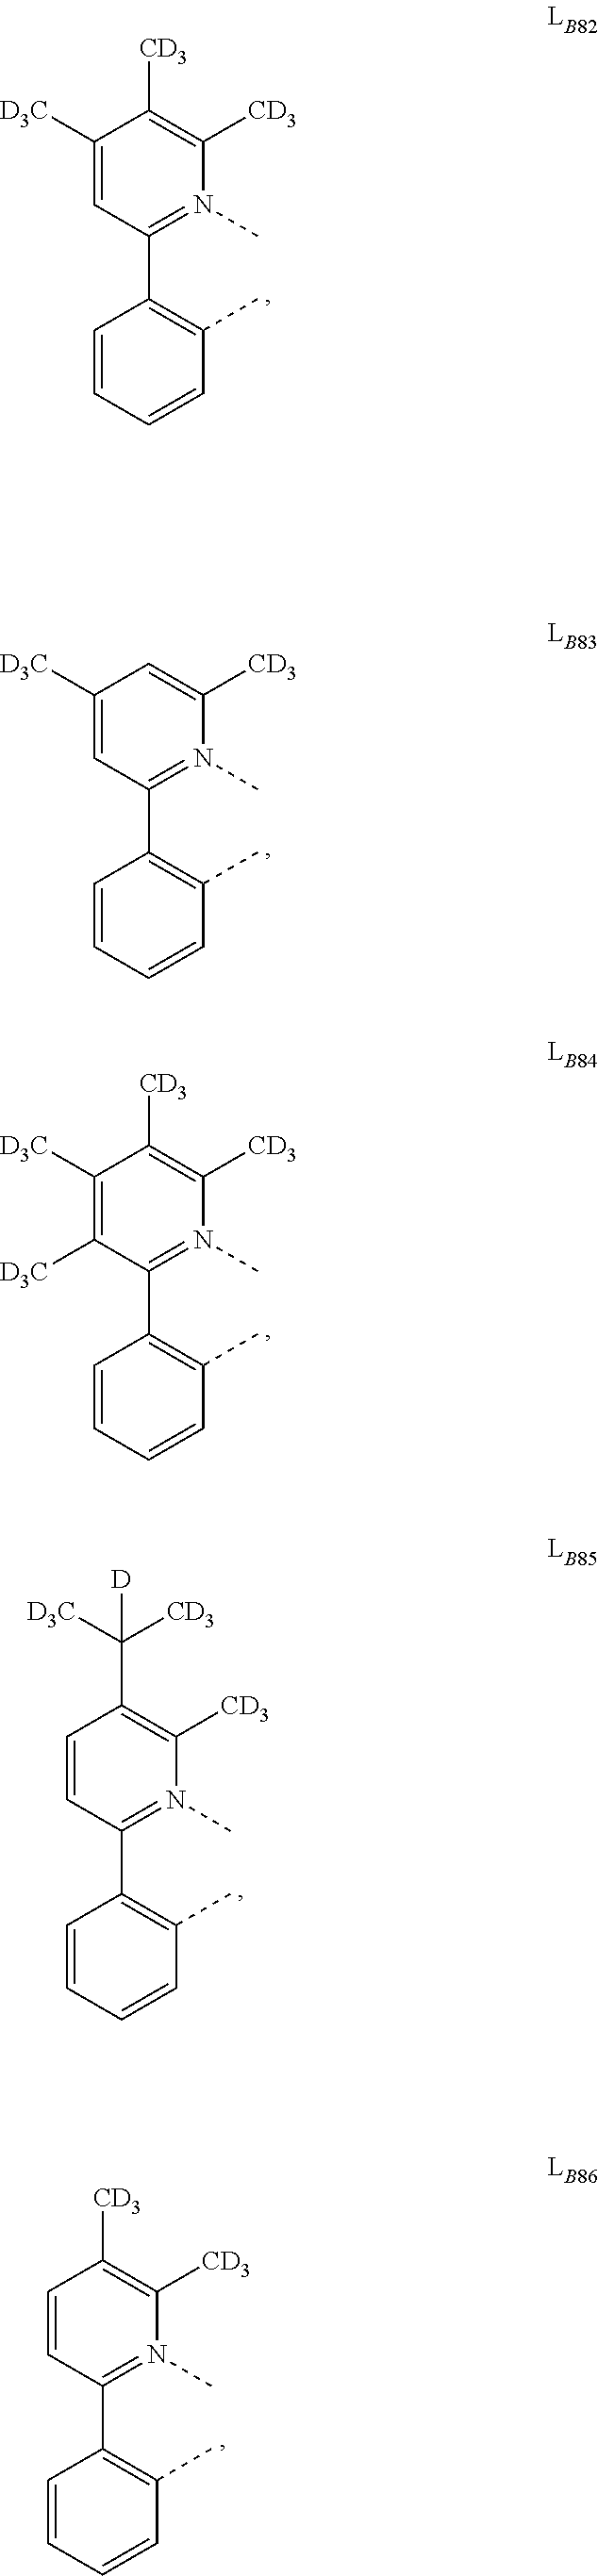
C1([D3C])=CC(C2=C(C)C=CC=C2)=N(C)C([CD3])=C1[CD3].C1([D3C])=CC(C2=C(C)C=CC=C2)=N(C)C([CD3])=C1.C1([D3C])=C([D3C])C(C2=C(C)C=CC=C2)=N(C)C([CD3])=C1[CD3].C1=CC(C2=C(C)C=CC=C2)=N(C)C([CD3])=C1C([D3C])([CD3])[D].C1=CC(C2=C(C)C=CC=C2)=N(C)C([CD3])=C1[CD3]
